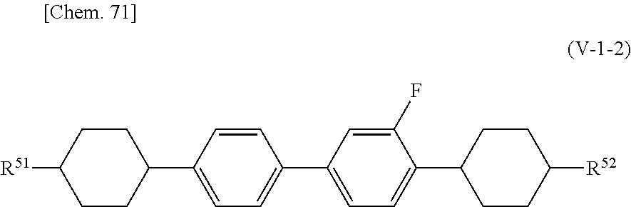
C1CC(C2=CC=C(C3=CC=C(C4CCC([R52])CC4)C(F)=C3)C=C2)CCC1[R51]
